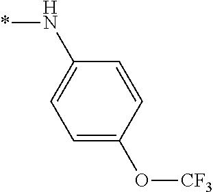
*NC1=CC=C(O[CF3])C=C1
